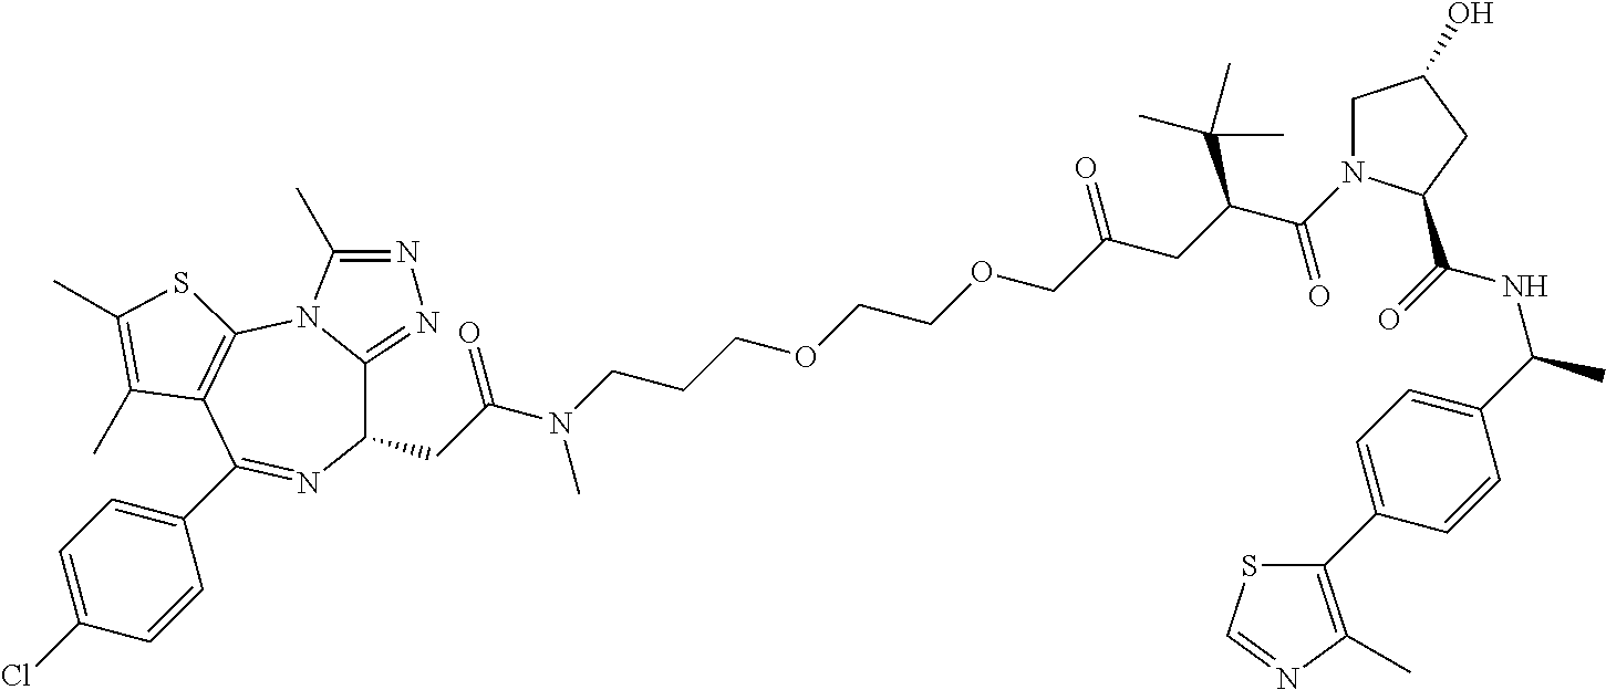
C1(CC(N(CCCOCCOCC(CC(C(=O)N2CC(O)CC2C(=O)NC(C)C2=CC=C(C3=C(C)N=CS3)C=C2)C(C)(C)C)=O)C)=O)C2=NN=C(C)N2C2=C(C(C3=CC=C(Cl)C=C3)=N1)C(C)=C(C)S2
